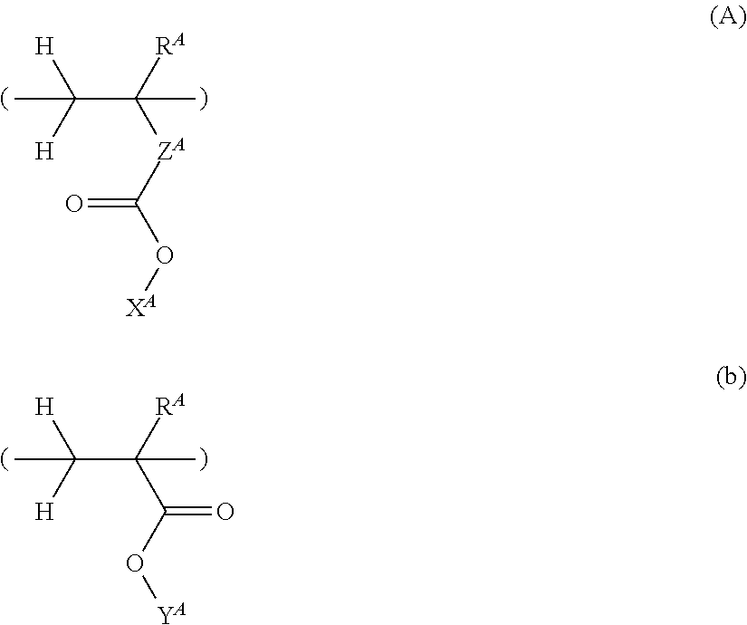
CC([H])([H])C([RA])([ZA]C(O[XA])=O)C.CC([H])([H])C([RA])(C(O[YA])=O)C
